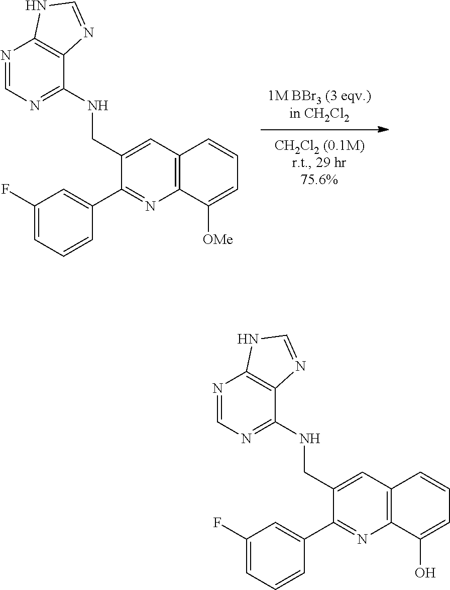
C12=C(C=CC=C1[OMe])C=C(CNC1=NC=NC3=C1N=CN3)C(C1=CC(F)=CC=C1)=N2.C12=C(C=CC=C1O)C=C(CNC1=NC=NC3=C1N=CN3)C(C1=CC(F)=CC=C1)=N2
